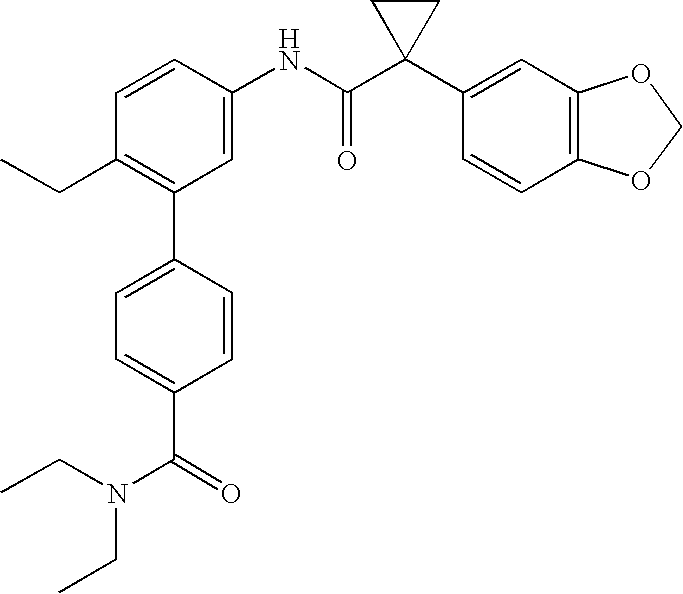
C1(NC(C2(C3=CC4=C(C=C3)OCO4)CC2)=O)=CC(C2=CC=C(C(=O)N(CC)CC)C=C2)=C(CC)C=C1
